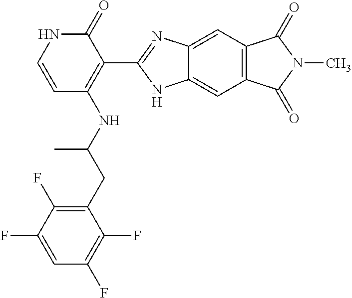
C1(CC(NC2=C(C3=NC4=CC5=C(C=C4N3)C(=O)N(C)C5=O)C(=O)NC=C2)C)=C(F)C(F)=CC(F)=C1F
